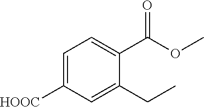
C1=C([HOOC])C=C(CC)C(C(OC)=O)=C1
